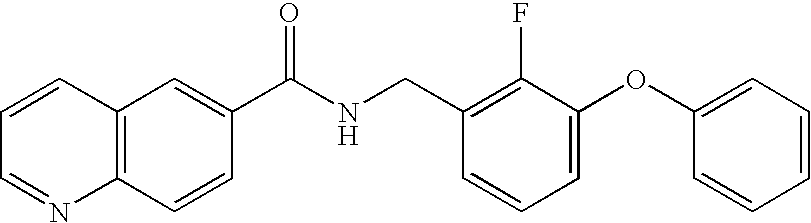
C1=CC=NC2=C1C=C(C(NCC1=C(F)C(OC3=CC=CC=C3)=CC=C1)=O)C=C2
